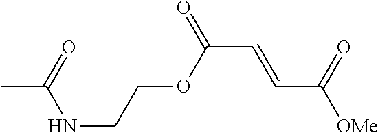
N(CCOC(C=CC([OMe])=O)=O)C(=O)C
